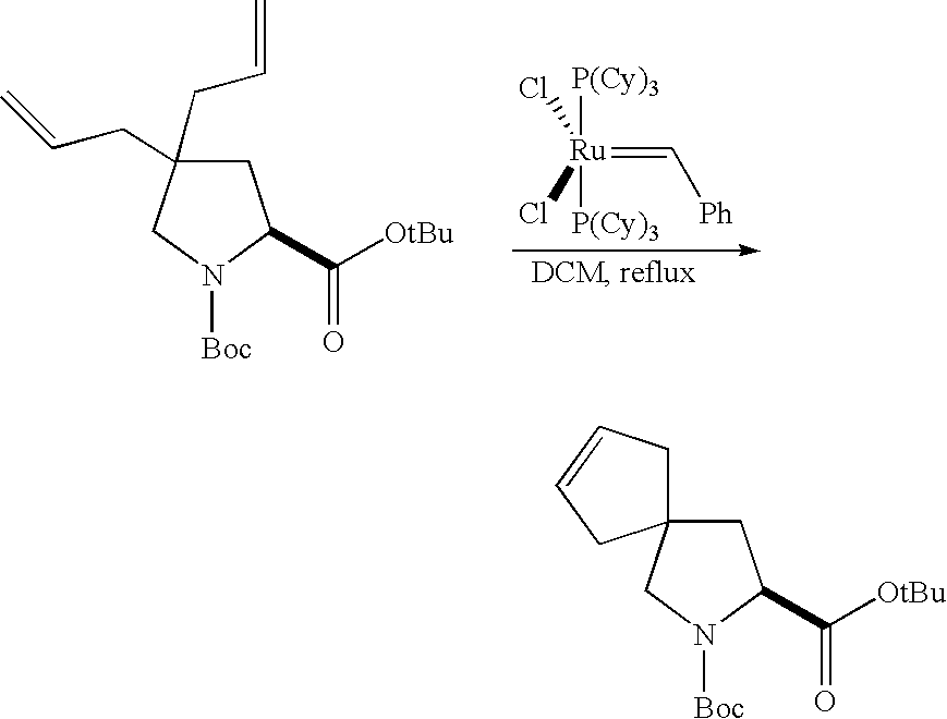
C1C(C([OtBu])=O)N([Boc])CC1(CC=C)CC=C.[Ru](=C[Ph])([P(Cy)3])([P(Cy)3])(Cl)Cl.C1C(C([OtBu])=O)N([Boc])CC12CC=CC2
